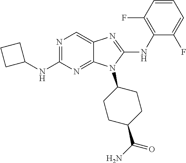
N1=C(NC2CCC2)N=C2C(=C1)N=C(NC1=C(F)C=CC=C1F)N2C1CCC(C(N)=O)CC1
